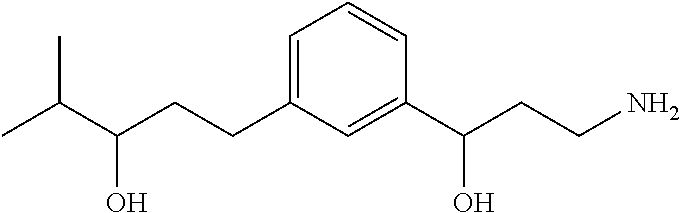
C1=C(CCC(C(C)C)O)C=C(C(CCN)O)C=C1
